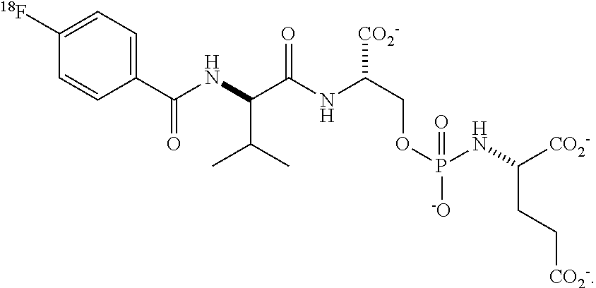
C1=C([18F])C=CC(C(NC(C(NC(COP(NC(CC[CO2-])[CO2-])(=O)[-O])[CO2-])=O)C(C)C)=O)=C1
